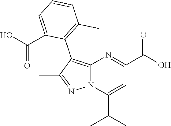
C12=C(C3=C(C)C=CC=C3C(O)=O)C(C)=NN1C(C(C)C)=CC(C(O)=O)=N2
